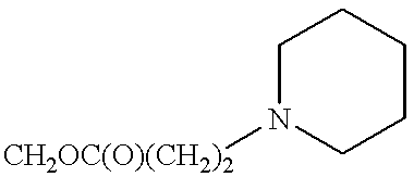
[CH2OC(O)(CH2)2]N1CCCCC1
